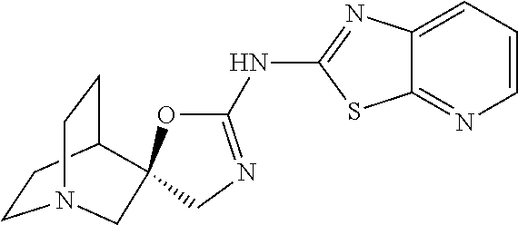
C1CC2CCN1CC21OC(NC2=NC3=CC=CN=C3S2)=NC1
